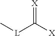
C[L]C([X])=[X]
